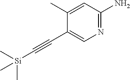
C1(C)=CC(N)=NC=C1C#C[Si](C)(C)C
